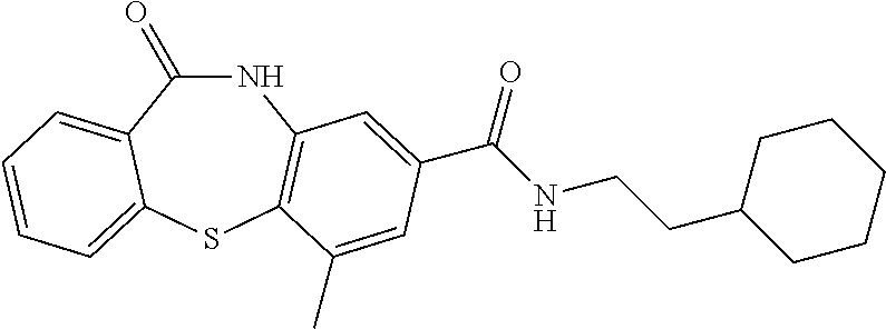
N1C(=O)C2=CC=CC=C2SC2=C1C=C(C(NCCC1CCCCC1)=O)C=C2C
